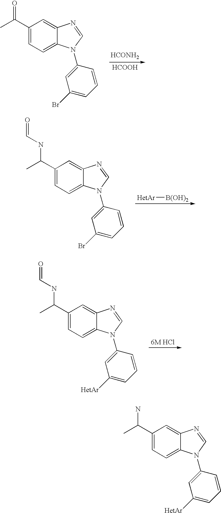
C1(C(C)=O)=CC=C2C(=C1)N=CN2C1=CC(Br)=CC=C1.[HCONH2].[HCOOH].C1(C(C)NC=O)=CC=C2C(=C1)N=CN2C1=CC(Br)=CC=C1.[HetAr][B(OH)2].C1(C(C)NC=O)=CC=C2C(=C1)N=CN2C1=CC([HetAr])=CC=C1.C1(C(C)N)=CC=C2C(=C1)N=CN2C1=CC([HetAr])=CC=C1
